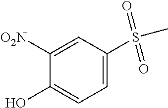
C1([O2N])=CC(S(C)(=O)=O)=CC=C1O
